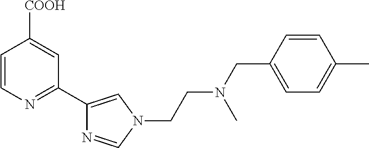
C1=CN=C(C2=CN(CCN(CC3=CC=C(C)C=C3)C)C=N2)C=C1[COOH]
